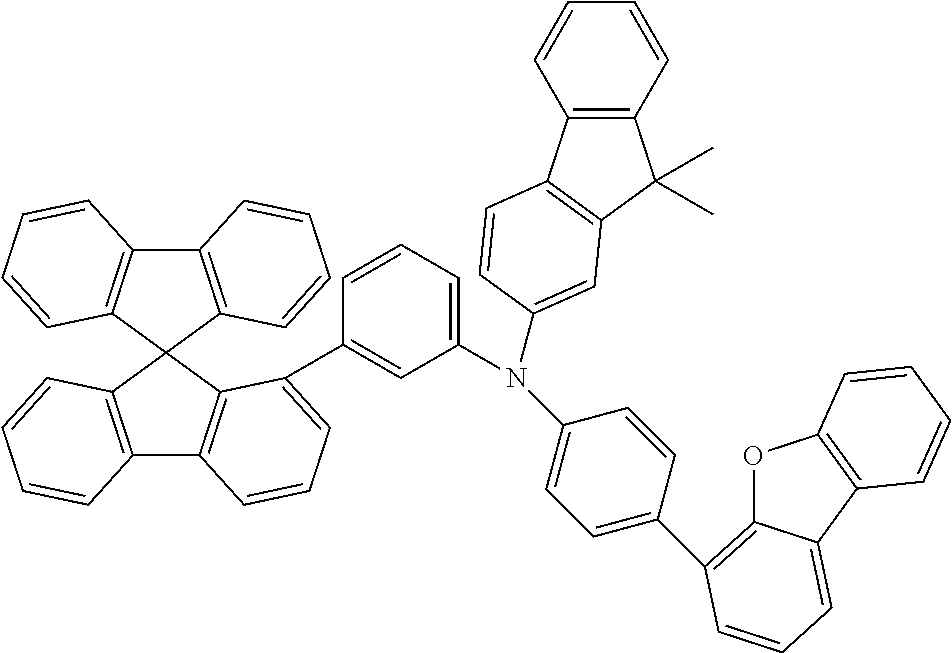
C12=C(C3(C4=C1C=CC=C4C1=CC(N(C4=CC=C(C5=C6OC7=C(C6=CC=C5)C=CC=C7)C=C4)C4=CC5=C(C6=C(C5(C)C)C=CC=C6)C=C4)=CC=C1)C1=C(C4=C3C=CC=C4)C=CC=C1)C=CC=C2
